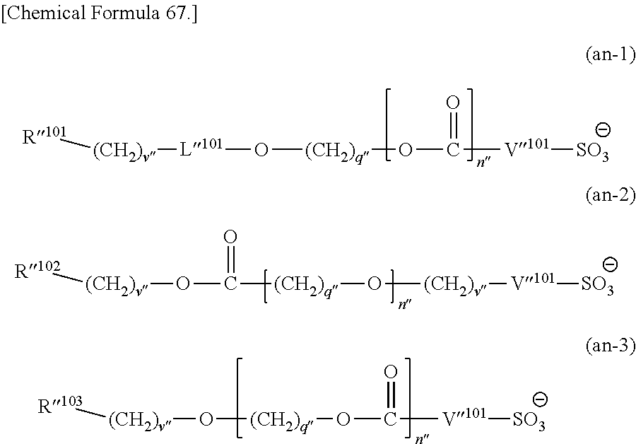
[R101][(CH2)v][L101]O[(CH2)q]OC([V101][SO3])=O.[(CH2)q](O[(CH2)v][V101][SO3])C(O[(CH2)v][R102])=O.[R103][(CH2)v]O[(CH2)q]OC([V101][SO3])=O
